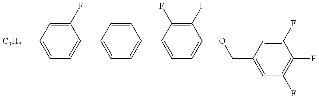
C1(C2=CC=C(C3=CC=C(OCC4=CC(F)=C(F)C(F)=C4)C(F)=C3F)C=C2)=CC=C([C3H7])C=C1F
